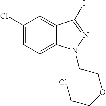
C(N1C2=CC=C(Cl)C=C2C(I)=N1)COCCCl
